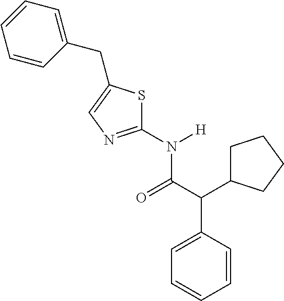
C1=CC(C(C(=O)N(C2=NC=C(CC3=CC=CC=C3)S2)[H])C2CCCC2)=CC=C1
